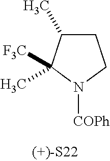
C1C(C)C([F3C])(C)N([COPh])C1
